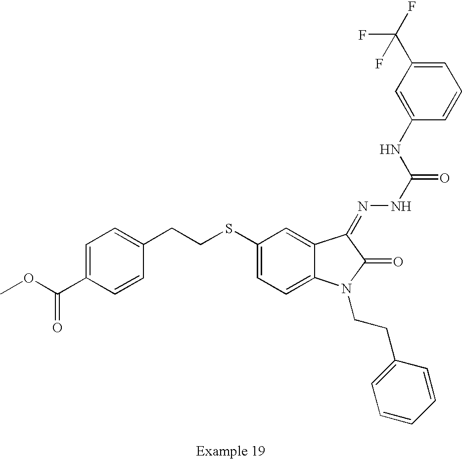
C1=C(C(OC)=O)C=CC(CCSC2=CC=C3C(=C2)C(=NNC(=O)NC2=CC(C(F)(F)F)=CC=C2)C(=O)N3CCC2=CC=CC=C2)=C1
